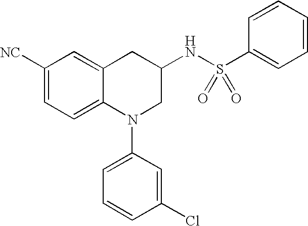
C1([NC])=CC=C2C(=C1)CC(NS(C1=CC=CC=C1)(=O)=O)CN2C1=CC=CC(Cl)=C1
